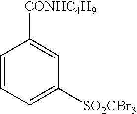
C1=CC=C([SO2CBr3])C=C1[CONHC4H9]
